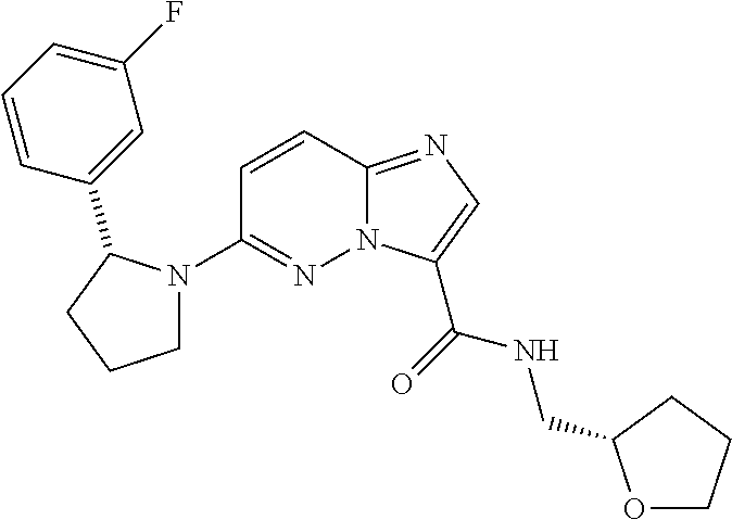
N12C(=NC=C1C(=O)NCC1OCCC1)C=CC(N1CCCC1C1=CC(F)=CC=C1)=N2
